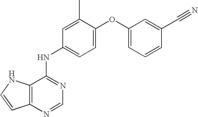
C12=C(N=CN=C1NC1=CC=C(OC3=CC=CC(C#N)=C3)C(C)=C1)C=CN2
